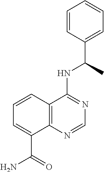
C1=C(C(NC2=NC=NC3=C2C=CC=C3C(=O)N)C)C=CC=C1
